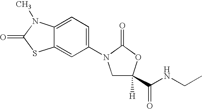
C1(N2CC([H])(C(NCC)=O)OC2=O)=CC=C2C(=C1)SC(=O)N2C
